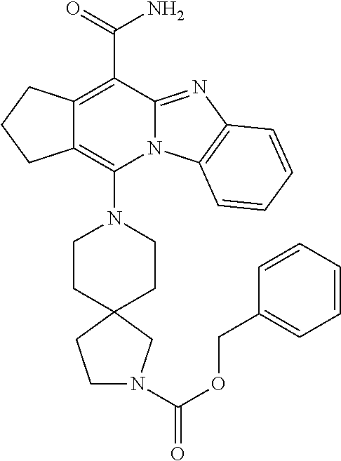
C12=C(N3CCC4(CC3)CN(C(=O)OCC3=CC=CC=C3)CC4)N3C(=NC4=C3C=CC=C4)C(C(N)=O)=C1CCC2
